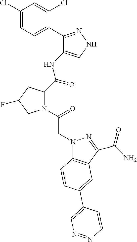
C1(Cl)=CC=C(C2=NNC=C2NC(=O)C2N(C(CN3C4=C(C(C(=O)N)=N3)C=C(C3=CN=NC=C3)C=C4)=O)CC(F)C2)C(Cl)=C1
